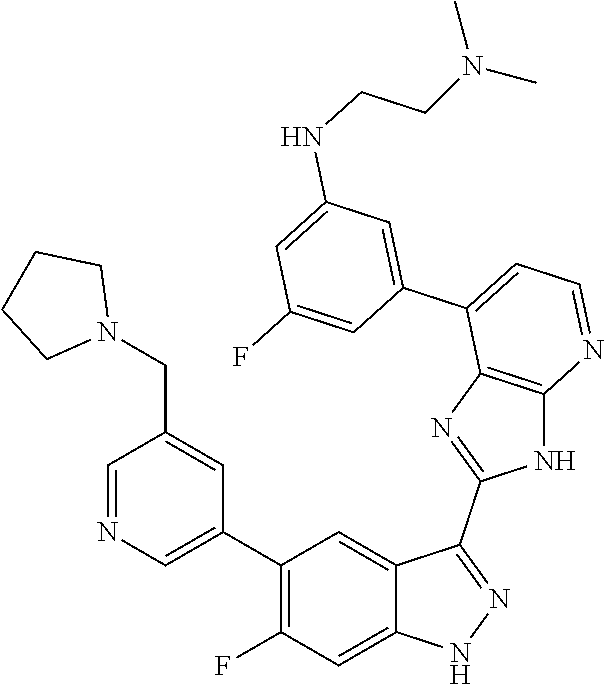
C1=NC=C(C2=C(F)C=C3C(=C2)C(C2=NC4=C(N2)N=CC=C4C2=CC(NCCN(C)C)=CC(F)=C2)=NN3)C=C1CN1CCCC1
